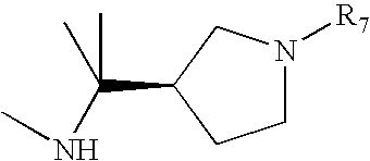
C1N([R7])CC(C(NC)(C)C)C1
